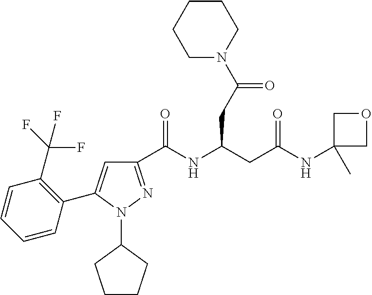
C1(C(NC(CC(NC2(C)COC2)=O)CC(N2CCCCC2)=O)=O)=NN(C2CCCC2)C(C2=C(C(F)(F)F)C=CC=C2)=C1
